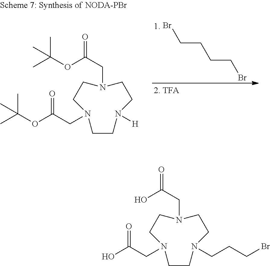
BrCCCCBr.C1CN([H])CCN(CC(=O)OC(C)(C)C)CCN1CC(OC(C)(C)C)=O.C1CN(CCCBr)CCN(CC(=O)O)CCN1CC(O)=O
